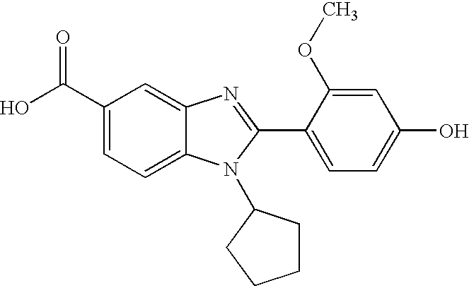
C1(C(O)=O)=CC=C2C(=C1)N=C(C1=CC=C(O)C=C1OC)N2C1CCCC1
